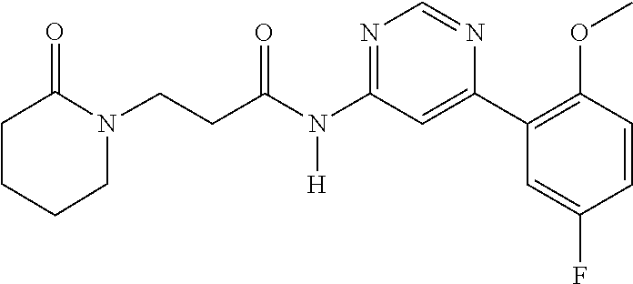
C(N(C1=NC=NC(C2=C(OC)C=CC(F)=C2)=C1)[H])(=O)CCN1C(=O)CCCC1
